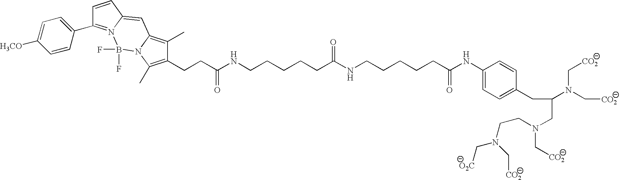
C1=CC(C2=N3C(=CC4=C(C)C(CCC(NCCCCCC(NCCCCCC(NC5=CC=C(CC(N(C[CO2])C[CO2])CN(CCN(C[O2C])C[CO2])C[CO2])C=C5)=O)=O)=O)=C(C)N4B3(F)F)C=C2)=CC=C1[H3CO]
